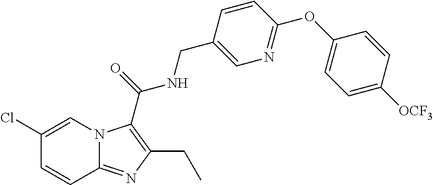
C1(Cl)=CN2C(=NC(CC)=C2C(=O)NCC2=CN=C(OC3=CC=C([OCF3])C=C3)C=C2)C=C1
